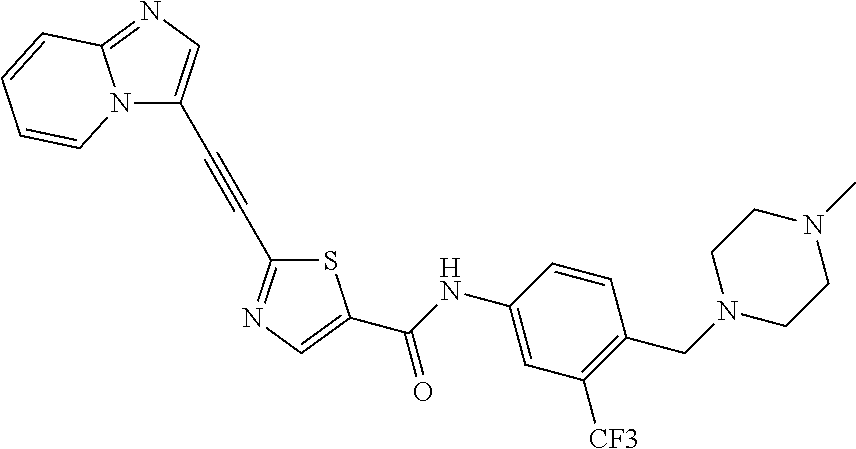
C1(C#CC2=CN=C3N2C=CC=C3)=NC=C(C(NC2=CC([CF3])=C(CN3CCN(C)CC3)C=C2)=O)S1
